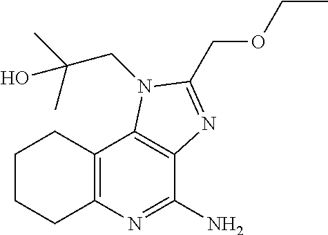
C1CCC2=C(C1)C1=C(C(N)=N2)N=C(COCC)N1CC(C)(C)O
